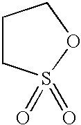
C1CCOS1(=O)=O
